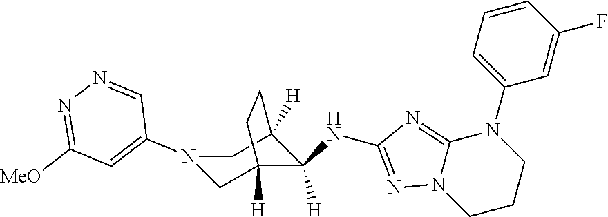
N1(C2=CC([MeO])=NN=C2)CC2([H])C(NC3=NN4C(=N3)N(C3=CC=CC(F)=C3)CCC4)([H])C([H])(C1)CC2
